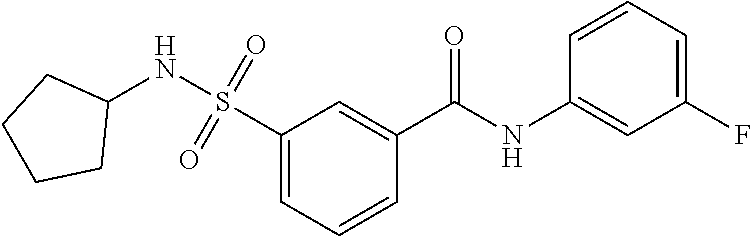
C1(S(=O)(=O)NC2CCCC2)=CC=CC(C(NC2=CC(F)=CC=C2)=O)=C1
